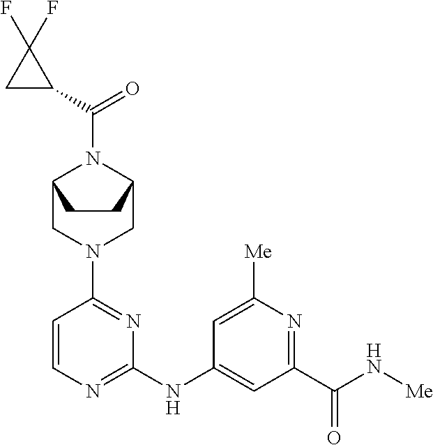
C1=CN=C(NC2=CC(C(N[Me])=O)=NC([Me])=C2)N=C1N1CC2N(C(C3C(F)(F)C3)=O)C(C1)CC2
